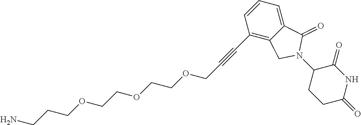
NCCCOCCOCCOCC#CC1=C2C(=CC=C1)C(=O)N(C1CCC(=O)NC1=O)C2
